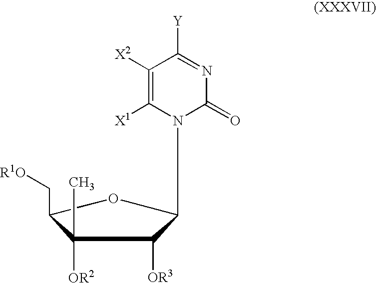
C1([OR2])(C)C(C[R1O])OC(N2C(=O)N=C([Y])C([X2])=C2[X1])C1[OR3]
